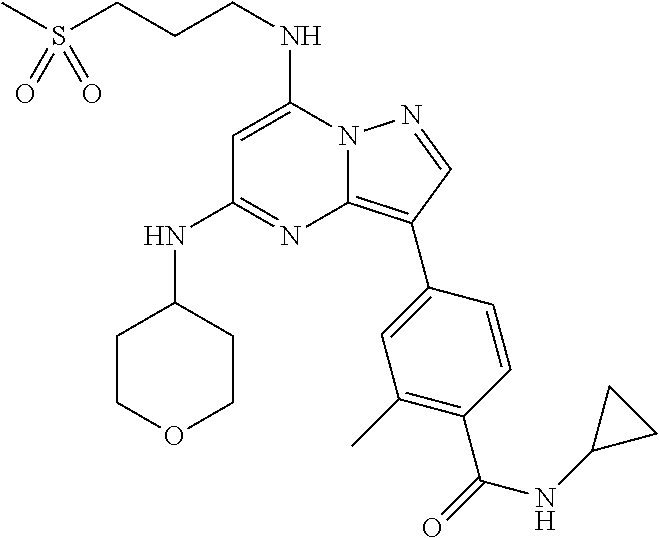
N12C(=C(C3=CC(C)=C(C(=O)NC4CC4)C=C3)C=N1)N=C(NC1CCOCC1)C=C2NCCCS(C)(=O)=O
